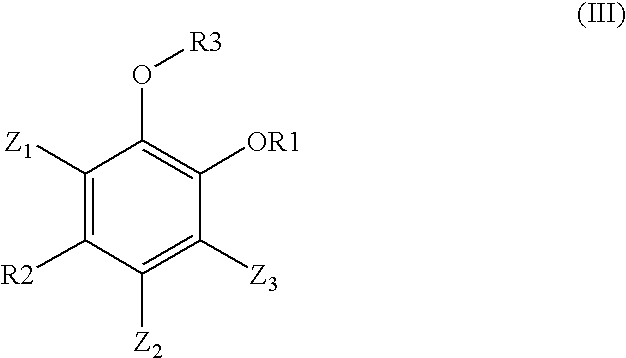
C1([Z1])=C([R2])C([Z2])=C([Z3])C([OR1])=C1O[R3]
